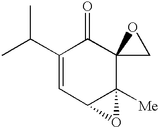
C1(C(C)C)=CC2C([Me])(C3(C1=O)CO3)O2
